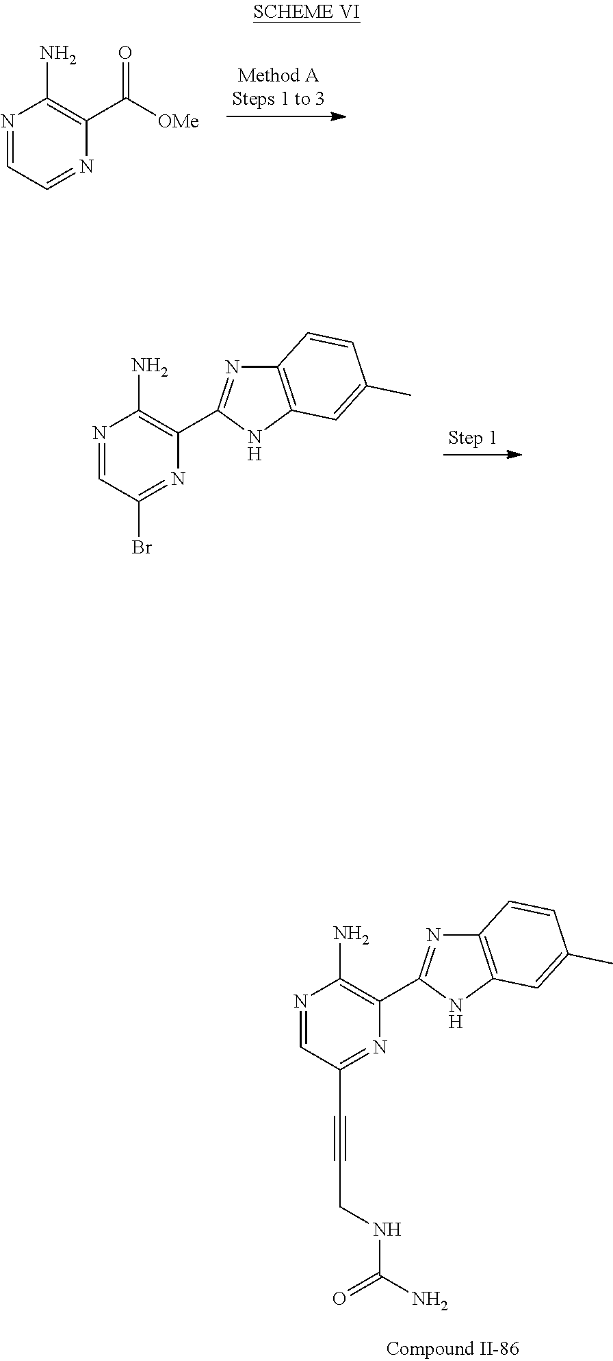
N1=CC=NC(C([OMe])=O)=C1N.N1=CC(Br)=NC(C2=NC3=C(N2)C=C(C)C=C3)=C1N.N1=CC(C#CCNC(N)=O)=NC(C2=NC3=C(N2)C=C(C)C=C3)=C1N
